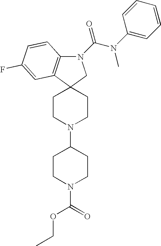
N1(C(=O)N(C2=CC=CC=C2)C)C2=C(C3(C1)CCN(C1CCN(C(=O)OCC)CC1)CC3)C=C(F)C=C2
